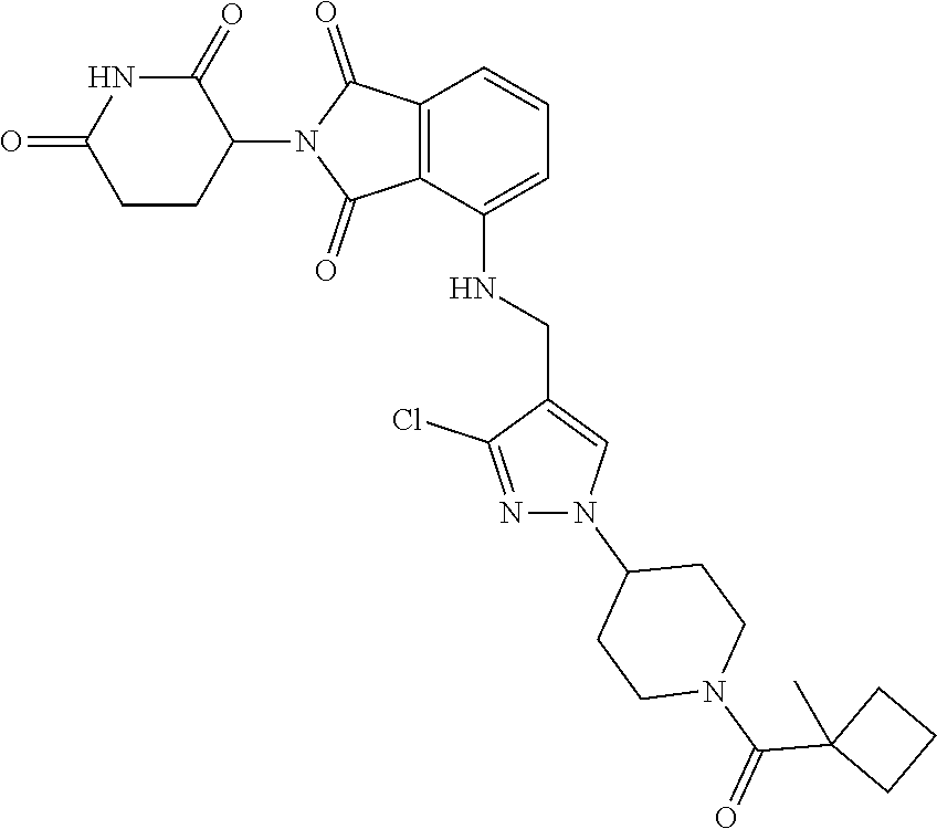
C1CC(=O)NC(=O)C1N1C(=O)C2=C(C1=O)C(NCC1=CN(C3CCN(C(C4(C)CCC4)=O)CC3)N=C1Cl)=CC=C2
